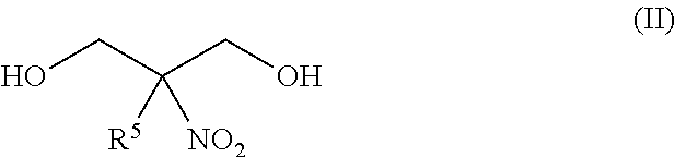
C(O)C(CO)([R5])[NO2]
